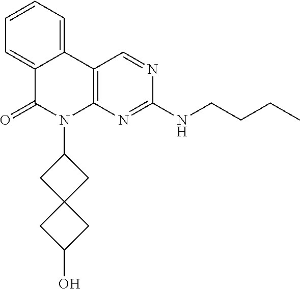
C12=CC=CC=C1C(=O)N(C1CC3(C1)CC(O)C3)C1=C2C=NC(NCCCC)=N1
